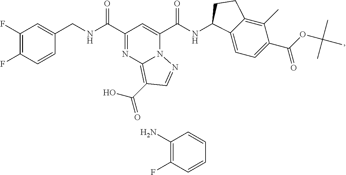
C1(F)=C(F)C=CC(CNC(C2=NC3=C(C(O)=O)C=NN3C(C(NC3C4=CC=C(C(OC(C)(C)C)=O)C(C)=C4CC3)=O)=C2)=O)=C1.C1=CC(F)=C(N)C=C1
